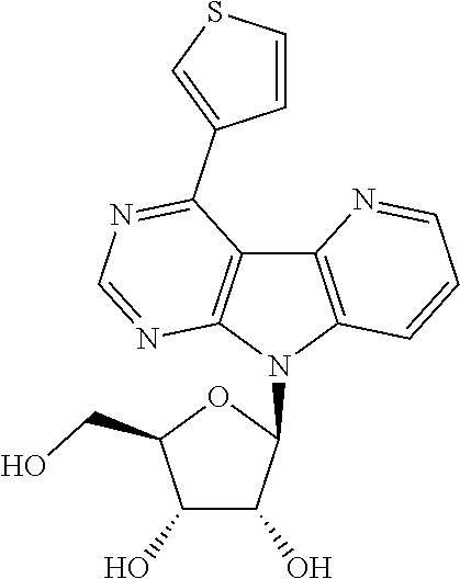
C1(O)C(O)C(N2C3=C(C4=C2N=CN=C4C2=CSC=C2)N=CC=C3)OC1CO
